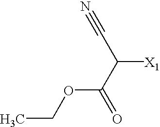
O(C(C([X1])C#N)=O)CC
